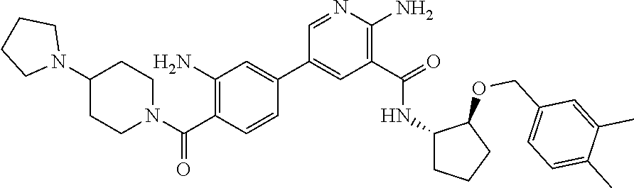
C1=NC(N)=C(C(=O)NC2CCCC2OCC2=CC=C(C)C(C)=C2)C=C1C1=CC(N)=C(C(N2CCC(N3CCCC3)CC2)=O)C=C1
